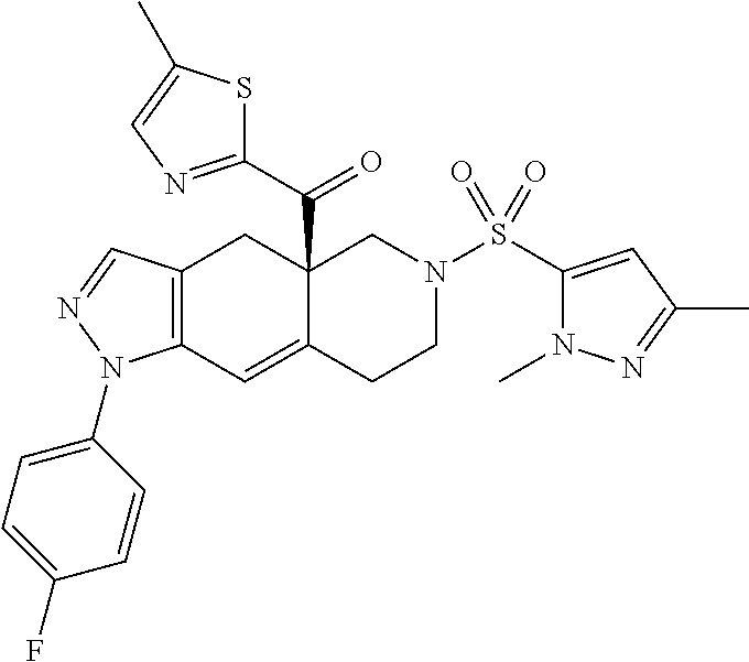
C12(C(C3=NC=C(C)S3)=O)C(=CC3=C(C1)C=NN3C1=CC=C(F)C=C1)CCN(S(C1=CC(C)=NN1C)(=O)=O)C2
